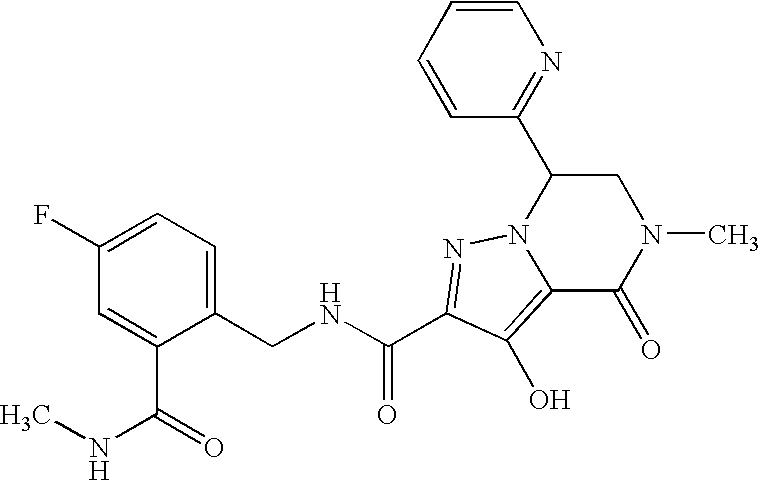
N(CC1=CC=C(F)C=C1C(NC)=O)C(C1=NN2C(C3=NC=CC=C3)CN(C)C(=O)C2=C1O)=O
